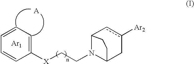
C1=CC([X]CCN2C3Cc([Ar2])cC2CC3)=CC=C1.[A].[Ar1]
